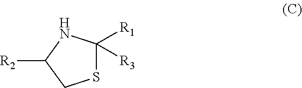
S1C([R1])([R3])NC([R2])C1
